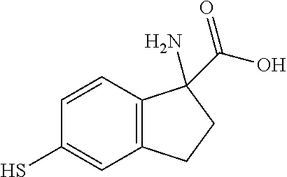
C12=C(CCC1(N)C(O)=O)C=C(S)C=C2
